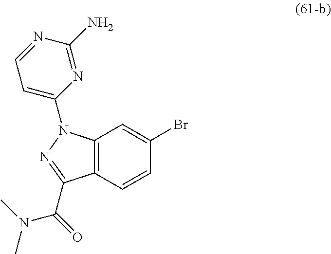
C12=C(C=CC(Br)=C1)C(C(=O)N(C)C)=NN2C1=CC=NC(N)=N1
